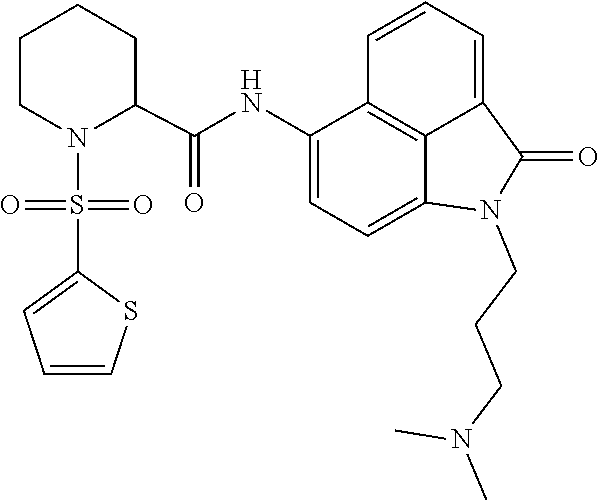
C1=C2C(=O)N(CCCN(C)C)C3=CC=C(NC(C4CCCCN4S(=O)(C4=CC=CS4)=O)=O)C(=C23)C=C1
